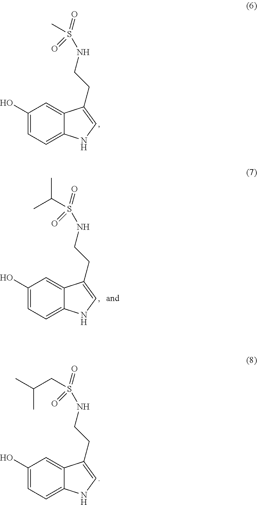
C1(O)=CC=C2C(=C1)C(CCNS(C)(=O)=O)=CN2.C1(O)=CC=C2C(=C1)C(CCNS(C(C)C)(=O)=O)=CN2.C1(O)=CC=C2C(=C1)C(CCNS(CC(C)C)(=O)=O)=CN2
